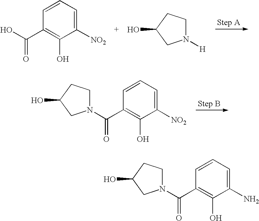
C1([NO2])=CC=CC(C(O)=O)=C1O.N1([H])CCC(O)C1.C1([NO2])=CC=CC(C(=O)N2CCC(O)C2)=C1O.C1(N)=CC=CC(C(=O)N2CCC(O)C2)=C1O
